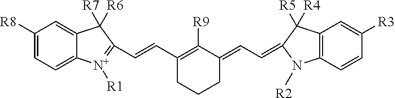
C1([R8])=CC=C2C(=C1)C([R7])([R6])C(C=CC1=C([R9])C(=CC=C3C([R5])([R4])C4=C(N3[R2])C=CC([R3])=C4)CCC1)=[N+]2[R1]
